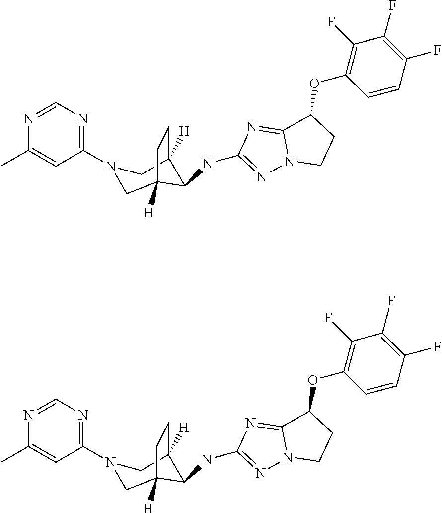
C1=NC(C)=CC(N2CC3([H])C(NC4=NN5C(=N4)C(OC4=C(F)C(F)=C(F)C=C4)CC5)C([H])(C2)CC3)=N1.C1=NC(C)=CC(N2CC3([H])C(NC4=NN5C(=N4)C(OC4=C(F)C(F)=C(F)C=C4)CC5)C([H])(C2)CC3)=N1
